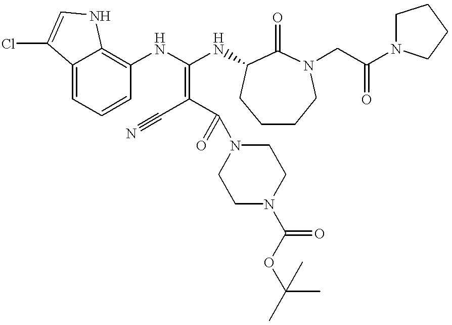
C12=CC=CC(NC(NC3C(=O)N(CC(N4CCCC4)=O)CCCC3)=C(C#N)C(=O)N3CCN(C(OC(C)(C)C)=O)CC3)=C1NC=C2Cl
